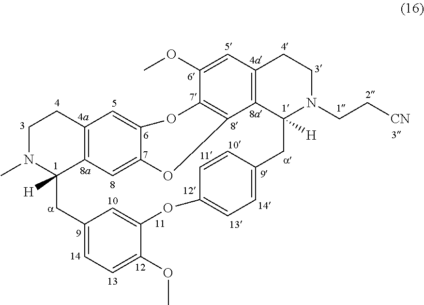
C1N(C)C2([H])C3=C(C1)C=C1C(=C3)OC3=C(O1)C(OC)=CC1=C3C([H])(N(CC[CN])CC1)CC1=CC=C(OC3=CC(=CC=C3OC)C2)C=C1
